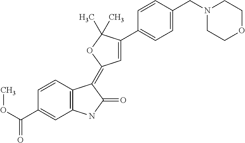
C1=CC2=C(C=C1C(OC)=O)NC(=O)C2=C1C=C(C2=CC=C(CN3CCOCC3)C=C2)C(C)(C)O1
